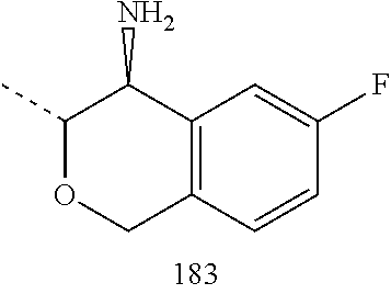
C1(C)OCC2=C(C1N)C=C(F)C=C2
